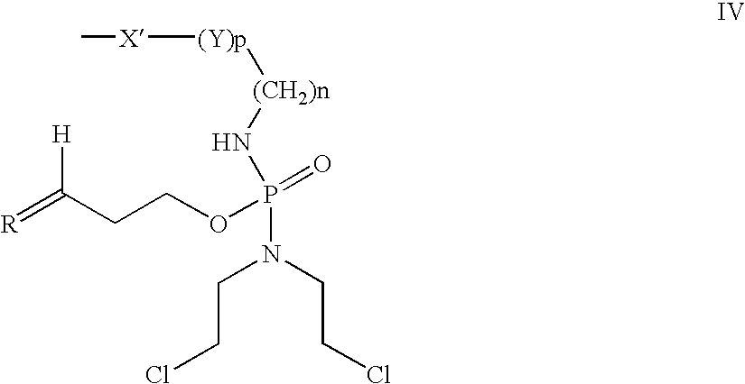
C(CCl)N(CCCl)P(=O)(OCCC(=[R])[H])N[(CH2)n][(Y)p][X]C
